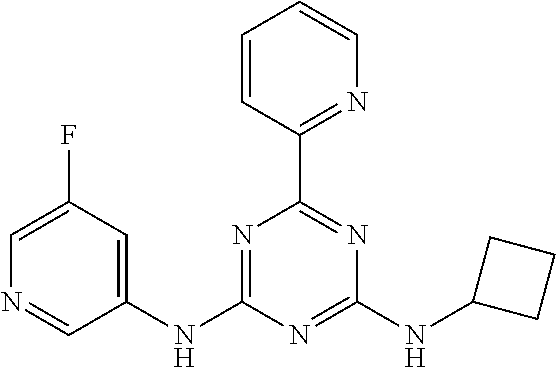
C1=C(F)C=C(NC2=NC(C3=NC=CC=C3)=NC(NC3CCC3)=N2)C=N1
